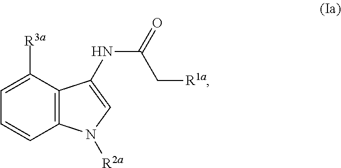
C1([R3a])=CC=CC2=C1C(NC(=O)C[R1a])=CN2[R2a]
